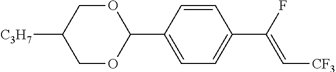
C1OC(C2=CC=C(C(F)=C[CF3])C=C2)OCC1[C3H7]
